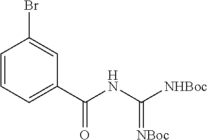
BrC1=CC(C(NC([NHBoc])=[NBoc])=O)=CC=C1
